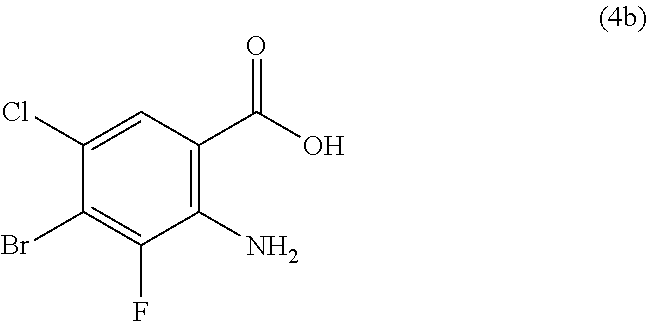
C1(Br)=C(F)C(N)=C(C(O)=O)C=C1Cl
